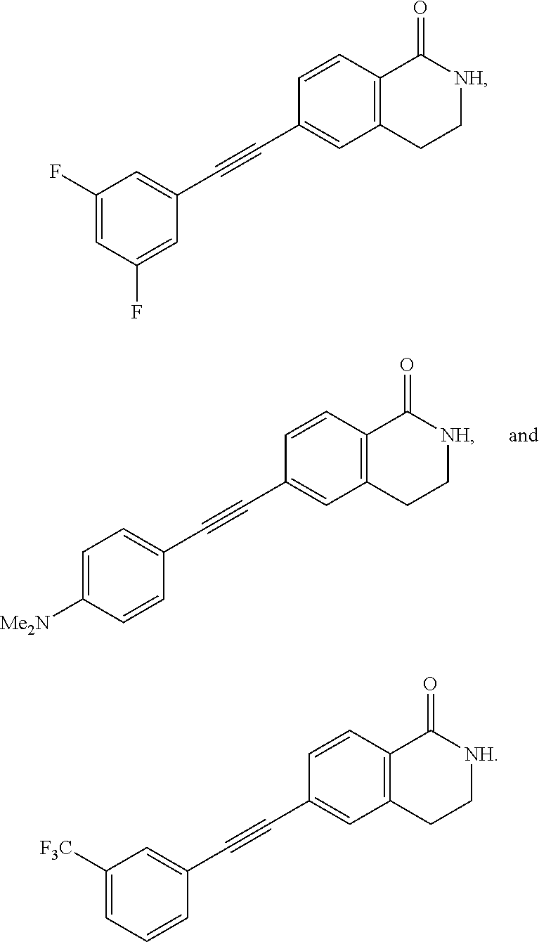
C1=C([Me2N])C=CC(C#CC2=CC3=C(C=C2)C(=O)[NH]CC3)=C1.C1(F)=CC(F)=CC(C#CC2=CC3=C(C=C2)C(=O)[NH]CC3)=C1.C1([F3C])=CC=CC(C#CC2=CC3=C(C=C2)C(=O)[NH]CC3)=C1
